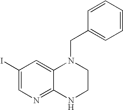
C1=CC=C(CN2C3=CC(I)=CN=C3NCC2)C=C1
